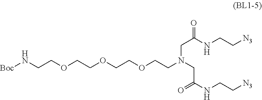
[Boc]NCCOCCOCCOCCN(CC(NCC[N3])=O)CC(=O)NCC[N3]
